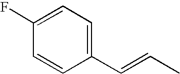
C1(C=CC)=CC=C(F)C=C1
